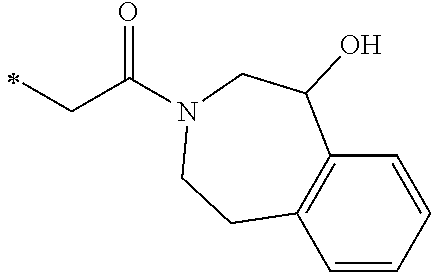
C(C(=O)N1CC(O)C2=C(C=CC=C2)CC1)C
